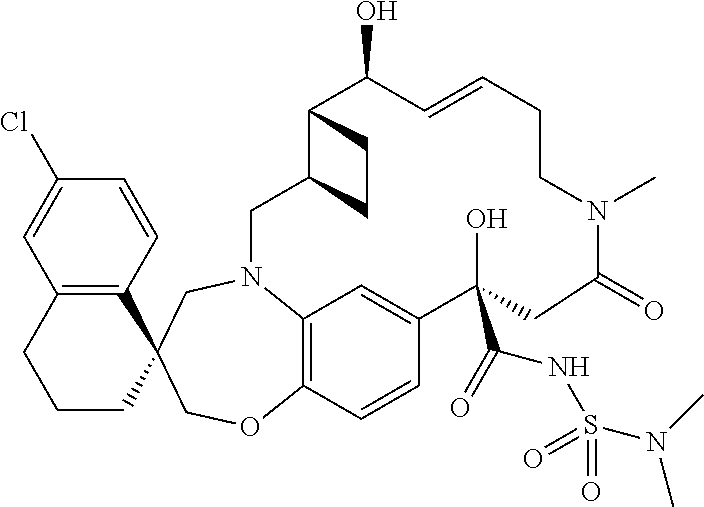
C12=C(C=CC(Cl)=C1)C1(CCC2)COC2=C3N(C1)CC1C(C(O)C=CCCN(C)C(=O)CC(O)(C(NS(N(C)C)(=O)=O)=O)C(=C3)C=C2)CC1
